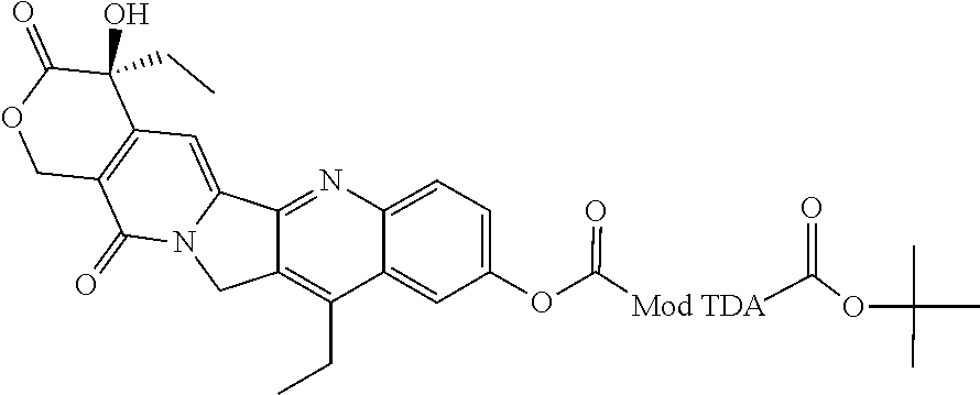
C1=C2C(=CC(OC([Mod TDA]C(OC(C)(C)C)=O)=O)=C1)C(CC)=C1C(=N2)C2=CC3=C(C(=O)N2C1)COC(=O)C3(CC)O
